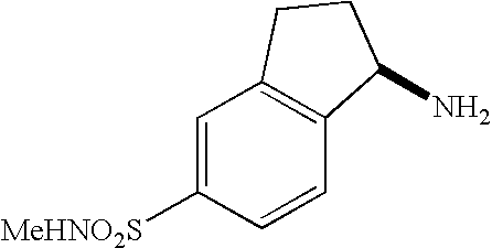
[MeHNO2S]C1=CC2=C(C=C1)C(N)CC2
